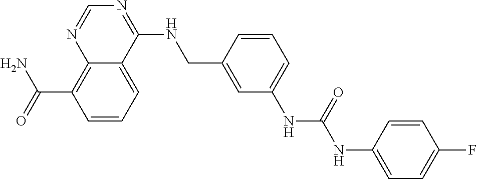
N1=C(NCC2=CC(NC(=O)NC3=CC=C(F)C=C3)=CC=C2)C2=CC=CC(C(=O)N)=C2N=C1
